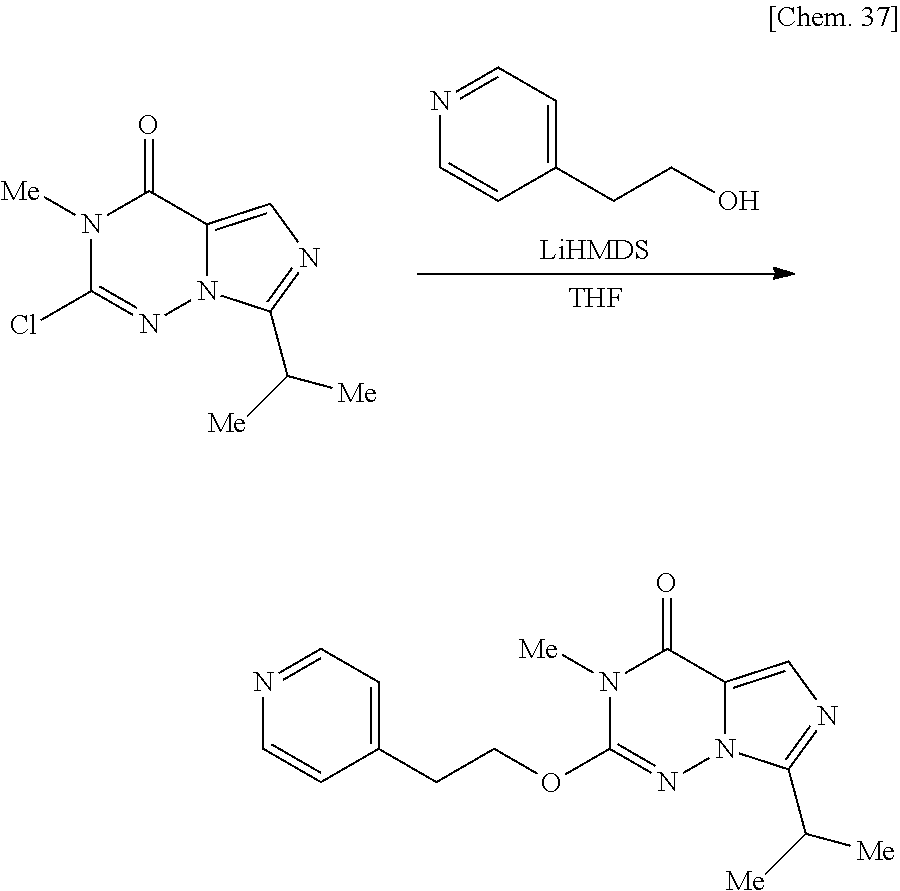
[LiHMDS].C1=CC(CCO)=CC=N1.[THF].N1([Me])C(Cl)=NN2C(=CN=C2C([Me])[Me])C1=O.N1([Me])C(OCCC2=CC=NC=C2)=NN2C(=CN=C2C([Me])[Me])C1=O
